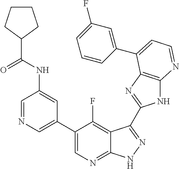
C1=NC=C(C2=CN=C3C(=C2F)C(C2=NC4=C(N2)N=CC=C4C2=CC(F)=CC=C2)=NN3)C=C1NC(C1CCCC1)=O
